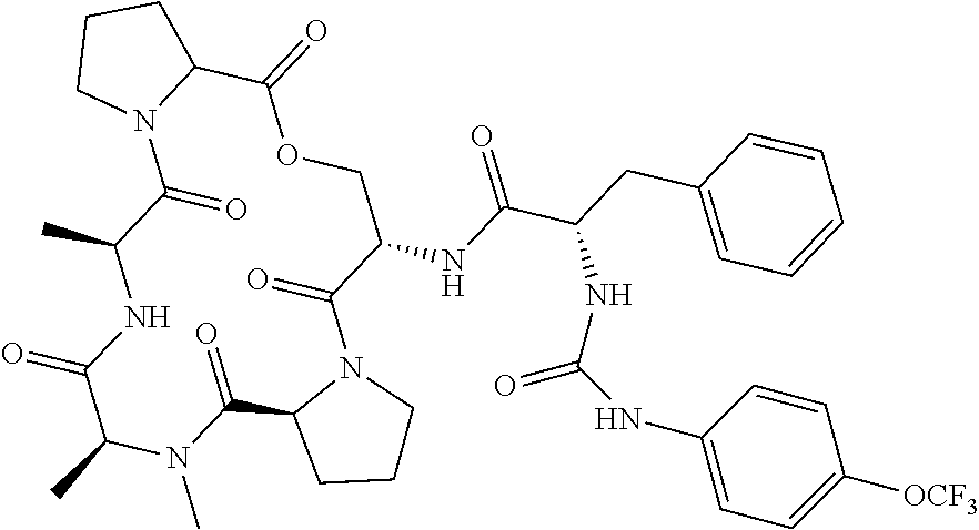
C1(NC(C(NC(NC2=CC=C([OCF3])C=C2)=O)CC2=CC=CC=C2)=O)C(=O)N2C(C(=O)N(C)C(C)C(=O)NC(C)C(=O)N3C(C(=O)OC1)CCC3)CCC2
